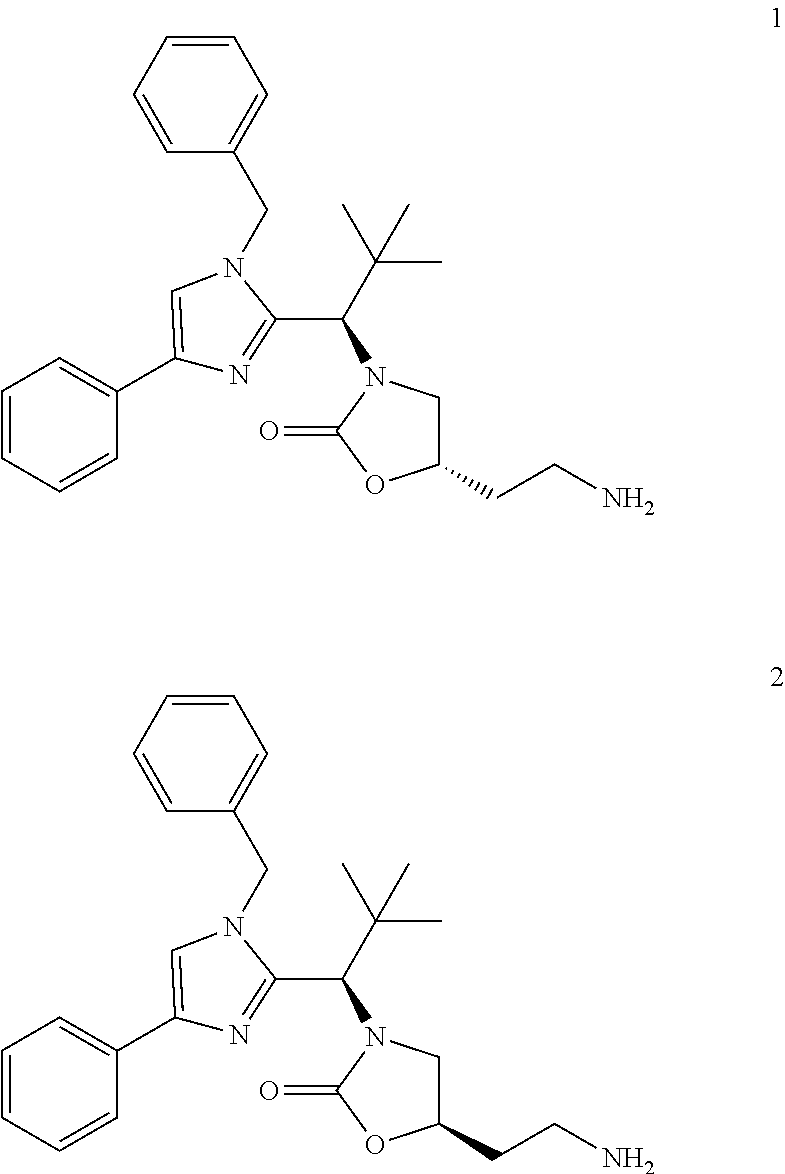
C1=CC=CC(C2=CN(CC3=CC=CC=C3)C(C(C(C)(C)C)N3CC(CCN)OC3=O)=N2)=C1.C1=CC=CC(C2=CN(CC3=CC=CC=C3)C(C(C(C)(C)C)N3CC(CCN)OC3=O)=N2)=C1
